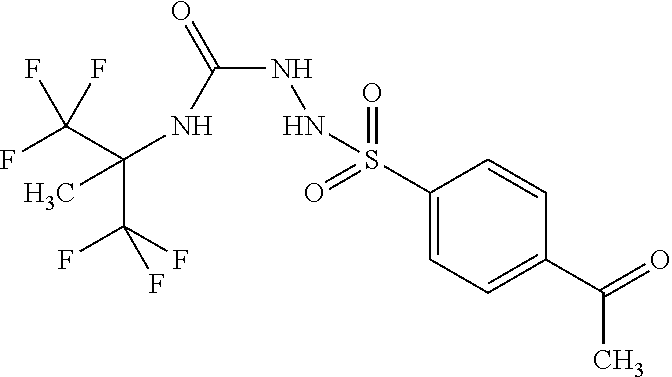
C(C(F)(F)F)(NC(NNS(C1=CC=C(C(=O)C)C=C1)(=O)=O)=O)(C)C(F)(F)F
